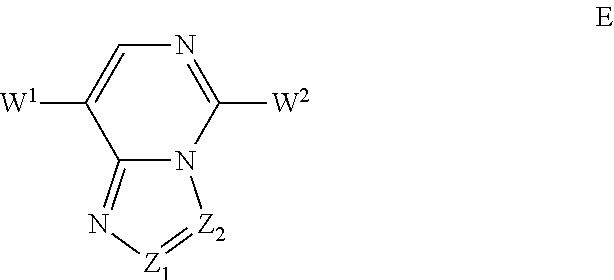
C12=N[Z1]=[Z2]N1C([W2])=NC=C2[W1]
